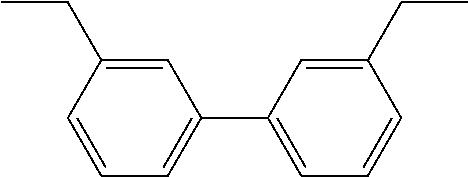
C1=C(CC)C=CC=C1C1=CC=CC(CC)=C1
